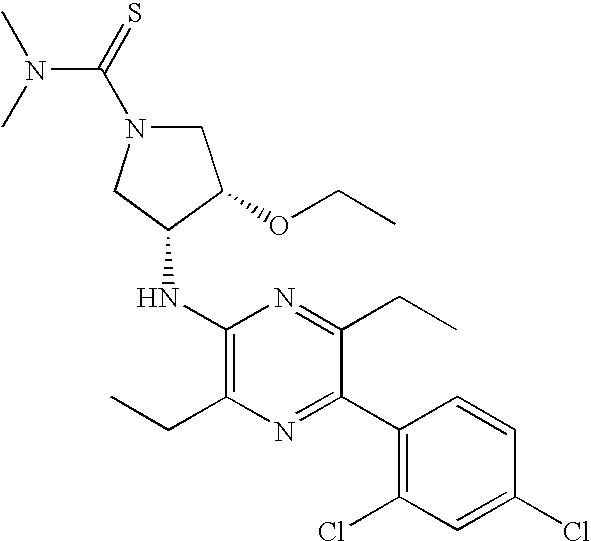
CCC1=C(NC2C(OCC)CN(C(=S)N(C)C)C2)N=C(CC)C(C2=C(Cl)C=C(Cl)C=C2)=N1
